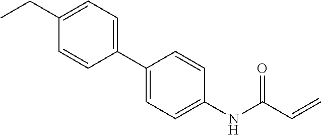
C1(NC(C=C)=O)=CC=C(C2=CC=C(CC)C=C2)C=C1
